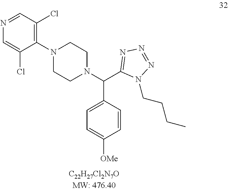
C1=C(Cl)C(N2CCN(C(C3=NN=NN3CCCC)C3=CC=C([OMe])C=C3)CC2)=C(Cl)C=N1
